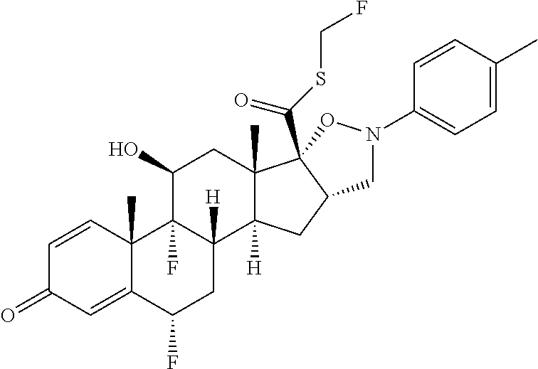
C1=CC2(C)C(=CC1=O)C(F)CC1([H])C2(F)C(O)CC2(C)C1([H])CC1C2(C(SCF)=O)ON(C2=CC=C(C)C=C2)C1
